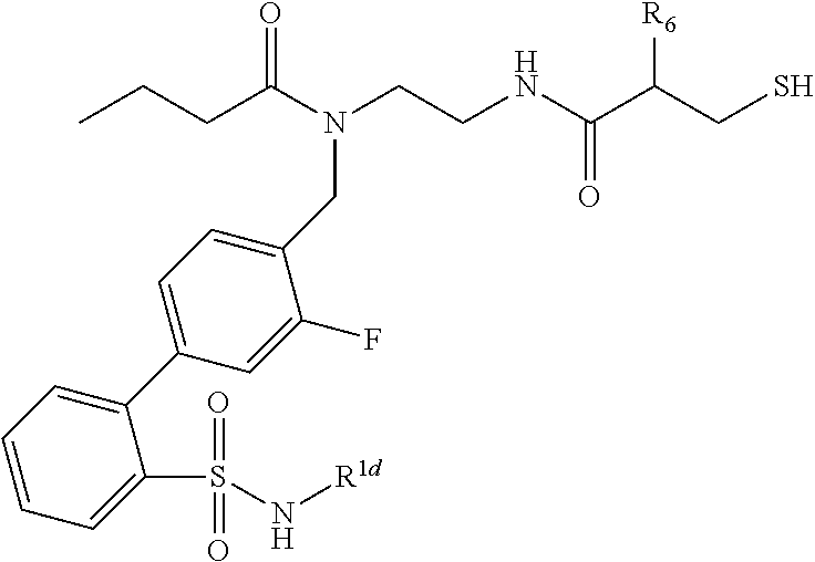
N(C(CCC)=O)(CCNC(C(CS)[R6])=O)CC1=CC=C(C2=CC=CC=C2S(N[R1d])(=O)=O)C=C1F
